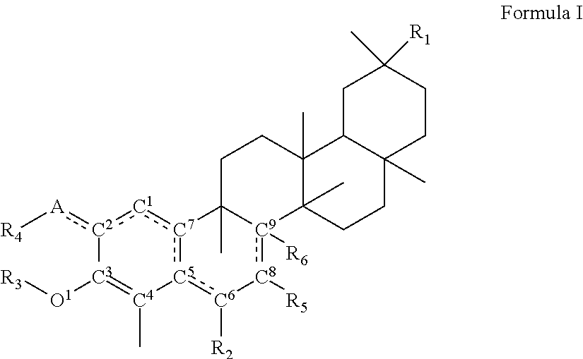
[C2]1(:[A][R4]):[C1]:[C7]2:[C5](:[C6]([R2])[C8]([R5]):[C9]3([R6])C2(C)CCC2(C)C3(C)CCC3(C)C2CC(C)([R1])CC3)[C4](C)=[C3]1[O1][R3]
